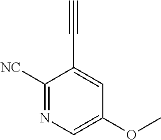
C1([NC])=NC=C(OC)C=C1C#C
